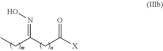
CCC(CC([X])=O)=NO
